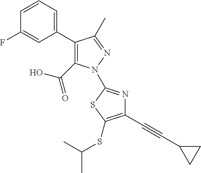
C1(C2=CC=CC(F)=C2)=C(C(=O)O)N(C2=NC(C#CC3CC3)=C(SC(C)C)S2)N=C1C
